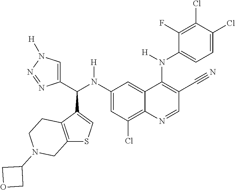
C1(N(C(C2=CN([H])N=N2)C2=CSC3=C2CCN(C2COC2)C3)[H])=CC(Cl)=C2C(=C1)C(N(C1=CC=C(Cl)C(Cl)=C1F)[H])=C(C#N)C=N2
